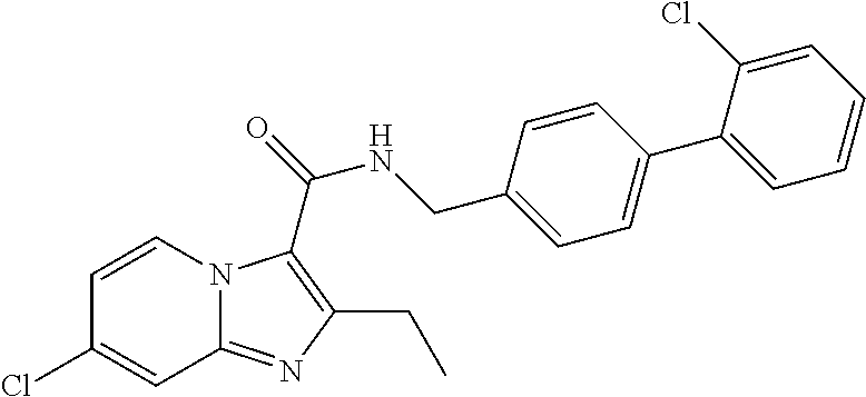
C1=CN2C(=NC(CC)=C2C(=O)NCC2=CC=C(C3=CC=CC=C3Cl)C=C2)C=C1Cl
